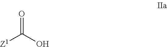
O=C(O)[Z1]
